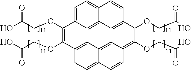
C1(OCC(O)=O)=C(OCC(O)=O)C2=C3C4=C5C6=C(C(OCC(O)=O)C(OCC(O)=O)=C7C6=C3C(=CC2)C=C7)C=CC5=CC=C14
